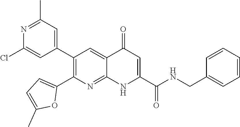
N1=C(C)C=C(C2=C(C3=CC=C(C)O3)N=C3C(=C2)C(=O)C=C(C(NCC2=CC=CC=C2)=O)N3)C=C1Cl
